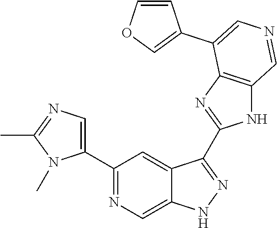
C1(C2=CN=C(C)N2C)=NC=C2C(=C1)C(C1=NC3=C(N1)C=NC=C3C1=COC=C1)=NN2
